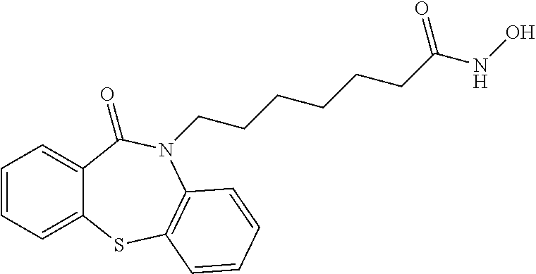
C1=CC=C2C(=C1)C(=O)N(CCCCCCC(NO)=O)C1=C(S2)C=CC=C1
